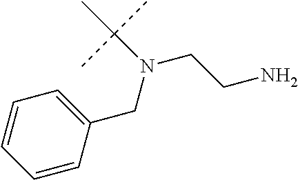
C(N(CC1=CC=CC=C1)C(C)(C)C)CN
